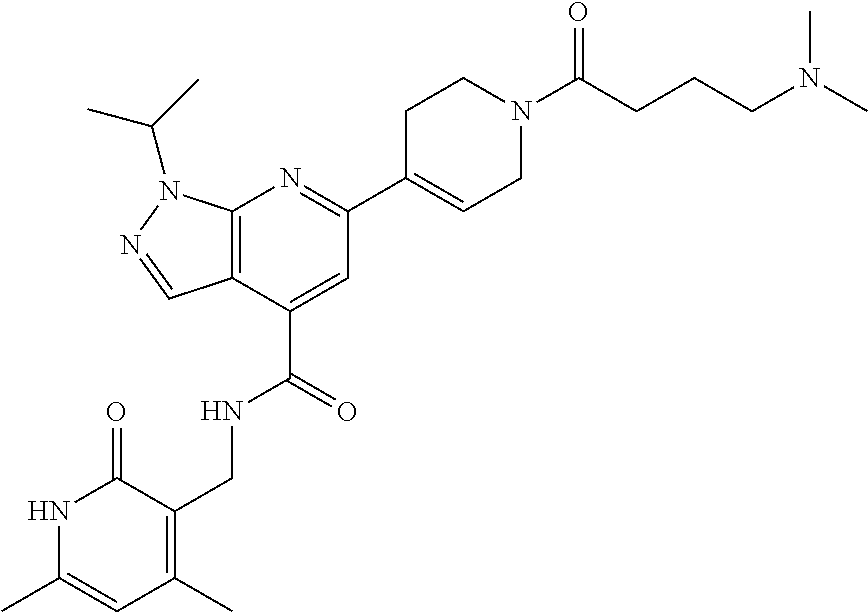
C12=C(C(C(=O)NCC3=C(C)C=C(C)NC3=O)=CC(C3=CCN(C(CCCN(C)C)=O)CC3)=N1)C=NN2C(C)C
